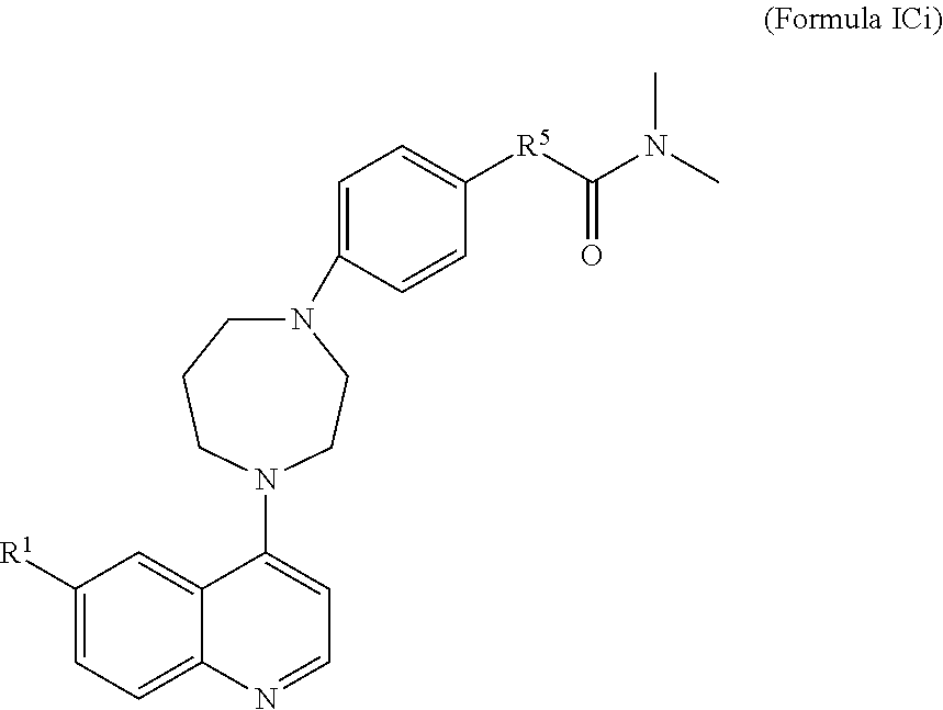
C1([R1])=CC=C2C(=C1)C(N1CCN(C3=CC=C([R5]C(N(C)C)=O)C=C3)CCC1)=CC=N2
